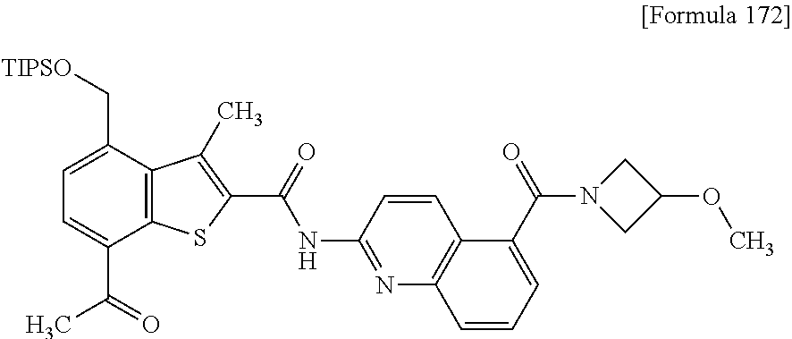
C12=C(C(C[TIPSO])=CC=C1C(=O)C)C(C)=C(C(=O)NC1=NC3=C(C=C1)C(C(N1CC(OC)C1)=O)=CC=C3)S2
